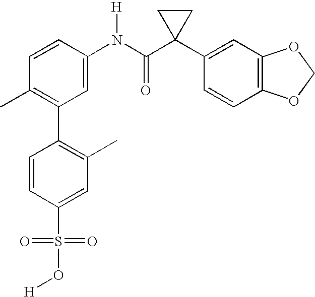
C1(N(C(C2(C3=CC4=C(C=C3)OCO4)CC2)=O)[H])=CC(C2=C(C)C=C(S(=O)(=O)O[H])C=C2)=C(C)C=C1
